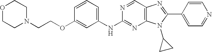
C1=CC=C(NC2=NC3=C(C=N2)N=C(C2=CC=NC=C2)N3C2CC2)C=C1OCCN1CCOCC1
